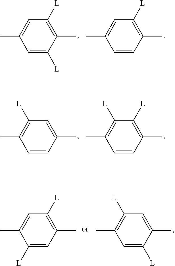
C1=C([L])C(C)=C([L])C=C1C.C1=CC(C)=C([L])C=C1C.C1=CC(C)=CC([L])=C1C.C1=CC(C)=C([L])C([L])=C1C.C1([L])=CC(C)=C([L])C=C1C.C1=C([L])C(C)=CC([L])=C1C
